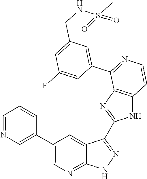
C1=NC=C(C2=CN=C3C(=C2)C(C2=NC4=C(N2)C=CN=C4C2=CC(CNS(C)(=O)=O)=CC(F)=C2)=NN3)C=C1
